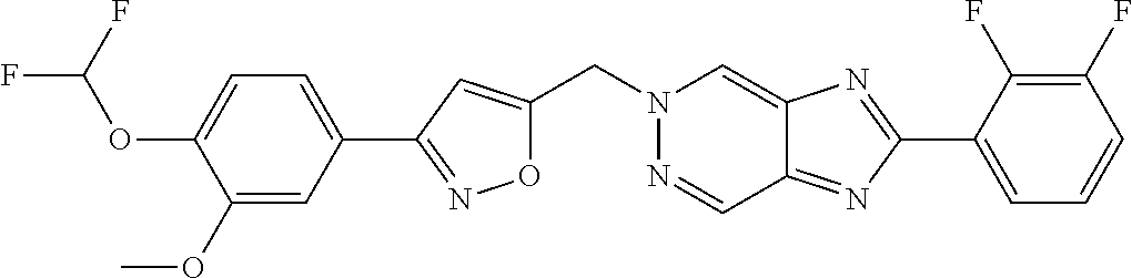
O1C(CN2N=CC3=NC(C4=CC=CC(F)=C4F)=NC3=C2)=CC(C2=CC=C(OC(F)F)C(OC)=C2)=N1
